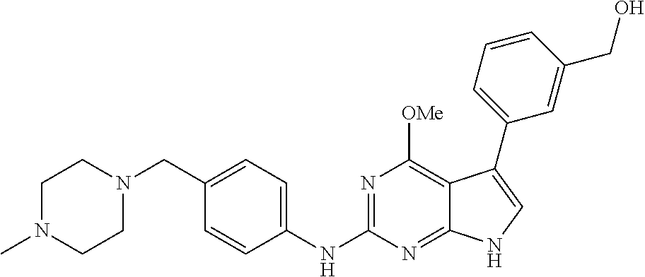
C1N(C)CCN(CC2=CC=C(NC3=NC([OMe])=C4C(=N3)NC=C4C3=CC=CC(CO)=C3)C=C2)C1
